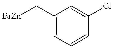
[BrZn]CC1=CC=CC(Cl)=C1
